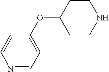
N1=CC=C(OC2CCNCC2)C=C1
